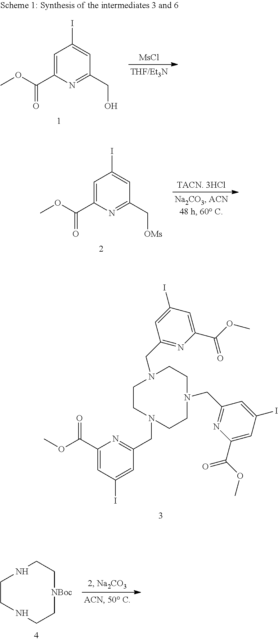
C1=C(C(OC)=O)N=C(CO)C=C1I.[MsCl].C1=C(C(OC)=O)N=C(C[OMs])C=C1I.[TACN. 3HCl].C1(C(OC)=O)=CC(I)=CC(CN2CCN(CC3=NC(C(OC)=O)=CC(I)=C3)CCN(CC3=NC(C(OC)=O)=CC(I)=C3)CC2)=N1.N1CCNCC[NBoc]CC1
